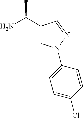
C1(C(N)C)=CN(C2=CC=C(Cl)C=C2)N=C1
